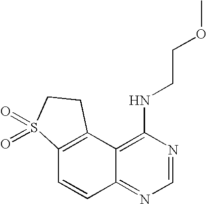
C12=C(C3=C(NCCOC)N=CN=C3C=C1)CCS2(=O)=O
